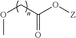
O(CC(O[Z])=O)C
